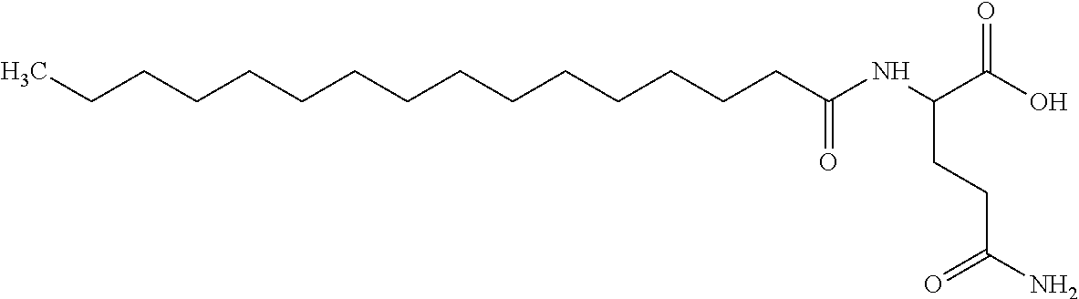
CCCCCCCCCCCCCCCC(NC(C(O)=O)CCC(N)=O)=O
